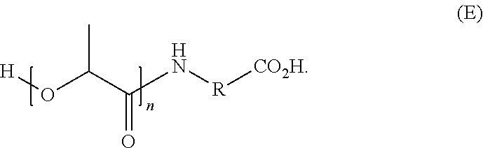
[H]OC(C(N[R][CO2H])=O)C
